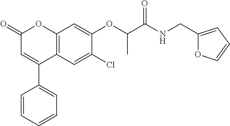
C12=C(C=C(Cl)C(OC(C(NCC3=CC=CO3)=O)C)=C1)C(C1=CC=CC=C1)=CC(=O)O2
